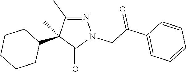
N1=C(C)C(C2CCCCC2)(C)C(=O)N1CC(=O)C1=CC=CC=C1
